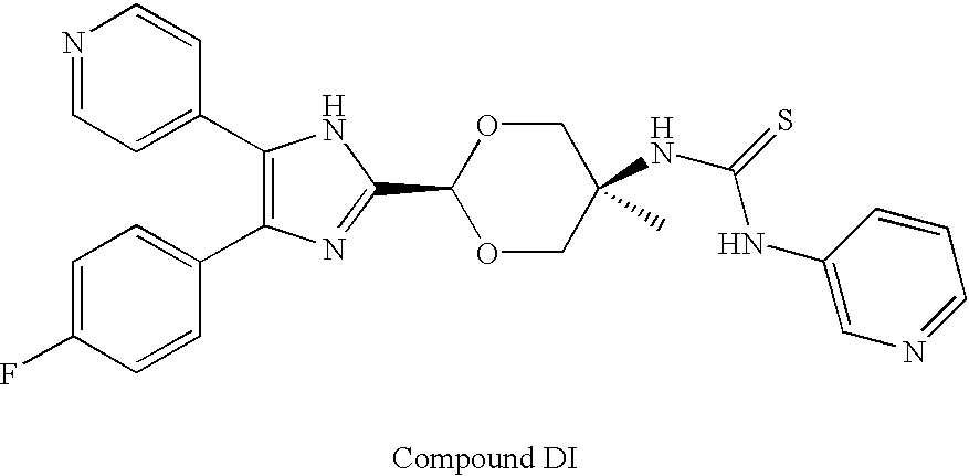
C1(C2=CC=NC=C2)=C(C2=CC=C(F)C=C2)N=C(C2OCC(NC(NC3=CN=CC=C3)=S)(C)CO2)N1
